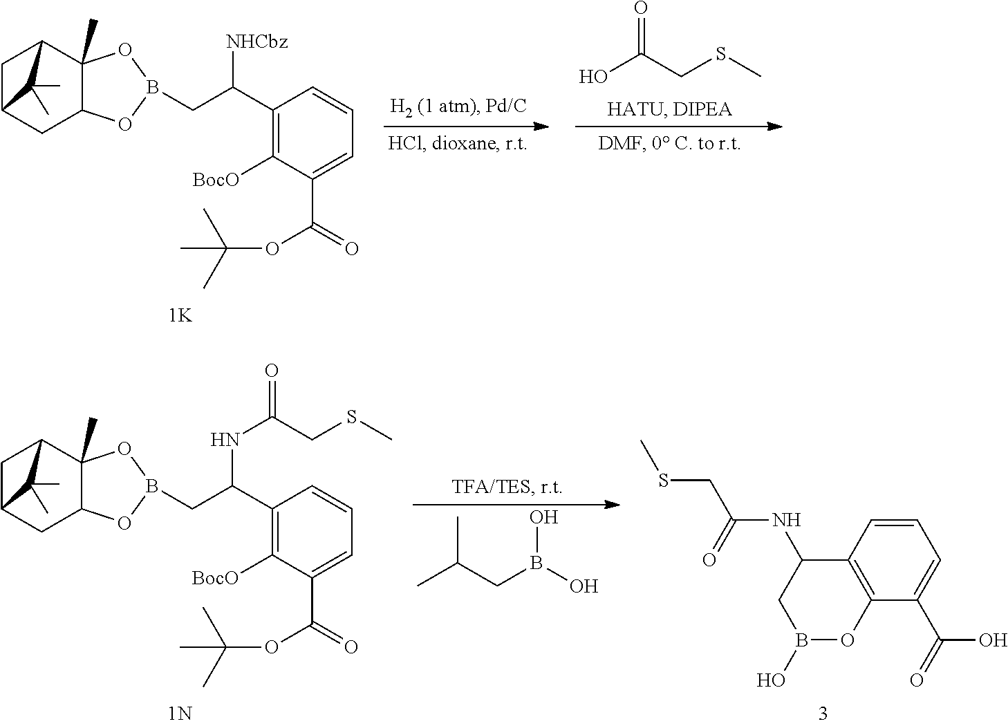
O=C(O)CSC.C1(C([NHCbz])CB2OC3C(C)(O2)C2CC(C3)C2(C)C)=C([BocO])C(C(OC(C)(C)C)=O)=CC=C1.OB(CC(C)C)O.C1(C(NC(CSC)=O)CB2OC3C(C)(O2)C2CC(C3)C2(C)C)=C([BocO])C(C(OC(C)(C)C)=O)=CC=C1.C1=CC2=C(C(C(O)=O)=C1)OB(O)CC2NC(=O)CSC
